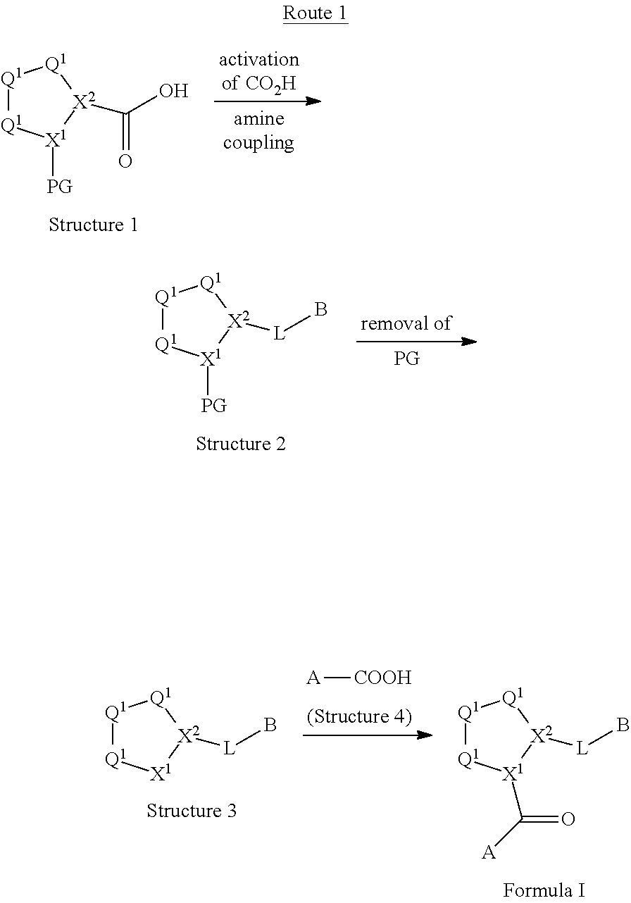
[Q1]1[Q1][X1]([PG])[X2](C(O)=O)[Q1]1.[Q1]1[Q1][X1]([PG])[X2]([L]B)[Q1]1.[Q1]1[Q1][X1][X2]([L]B)[Q1]1.[A][COOH].[Q1]1[Q1][X1](C([A])=O)[X2]([L]B)[Q1]1
